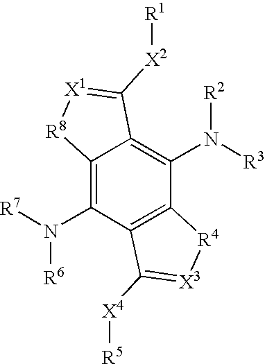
C12=C(N([R7])[R6])C3=C(C(N([R3])[R2])=C1C([X2][R1])=[X1][R8]2)[R4][X3]=C3[X4][R5]
